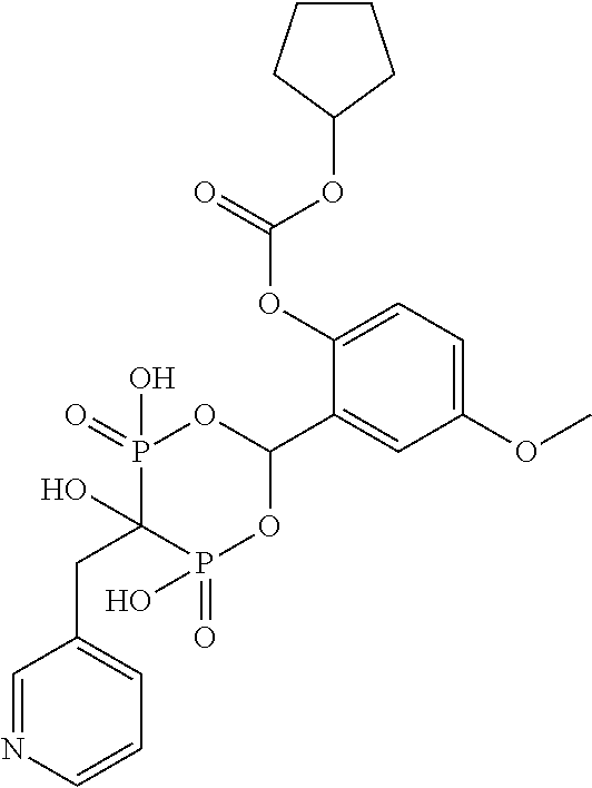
C1(OC)=CC=C(OC(=O)OC2CCCC2)C(C2OP(=O)(O)C(O)(CC3=CC=CN=C3)P(=O)(O)O2)=C1
